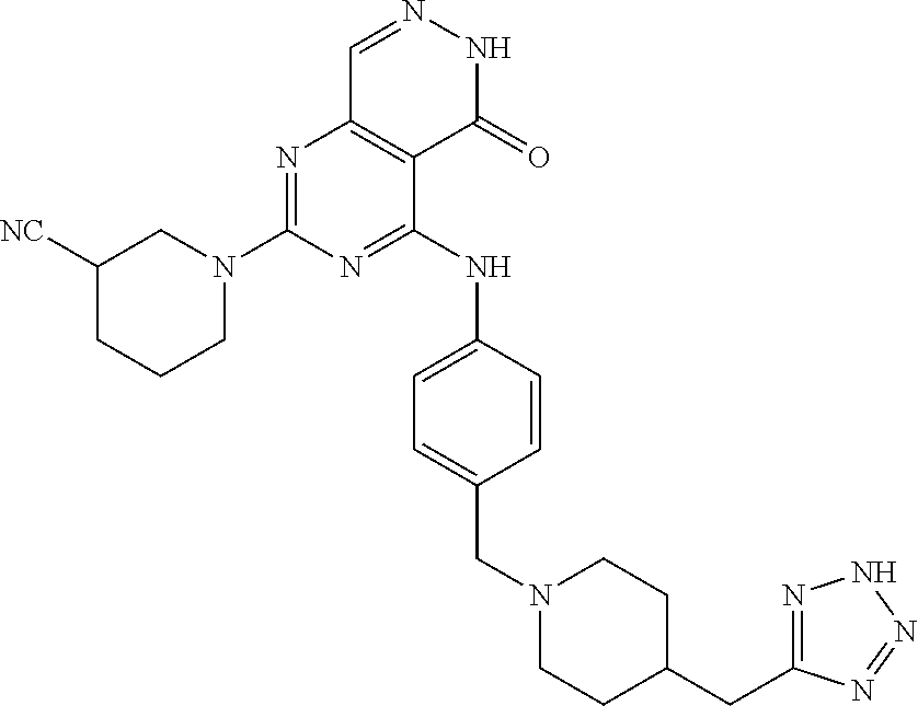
C1N(C2=NC3=C(C(NC4=CC=C(CN5CCC(CC6=NNN=N6)CC5)C=C4)=N2)C(=O)NN=C3)CC([NC])CC1
